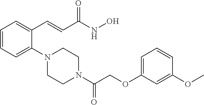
C1=CC=C(N2CCN(C(COC3=CC=CC(OC)=C3)=O)CC2)C(C=CC(NO)=O)=C1
